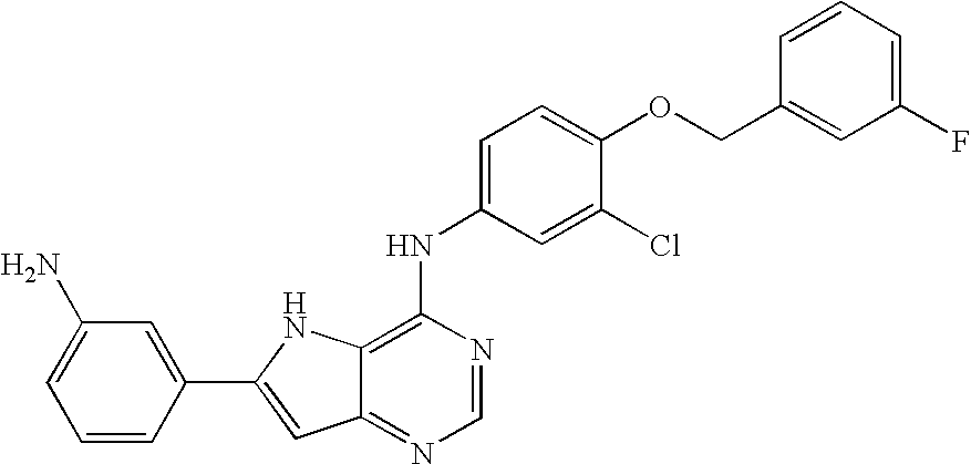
C12=NC=NC(NC3=CC=C(OCC4=CC(F)=CC=C4)C(Cl)=C3)=C1NC(C1=CC(N)=CC=C1)=C2
